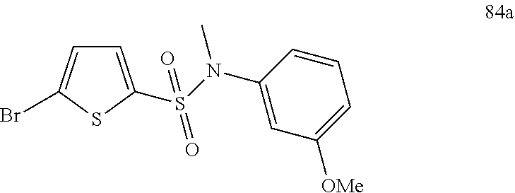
C1=C(S(=O)(N(C)C2=CC([OMe])=CC=C2)=O)SC(Br)=C1
